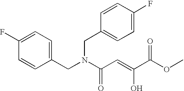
C1(F)=CC=C(CN(C(C=C(C(OC)=O)O)=O)CC2=CC=C(F)C=C2)C=C1
